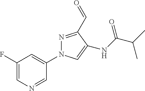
C1(F)=CN=CC(N2N=C(C=O)C(NC(C(C)C)=O)=C2)=C1
